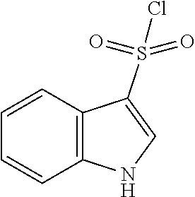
C1=CC=CC2=C1NC=C2S(=O)(=O)Cl
